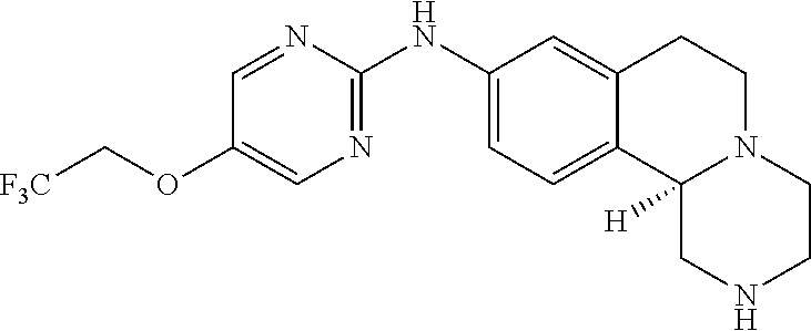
C1=NC(NC2=CC=C3C(=C2)CCN2C3([H])CNCC2)=NC=C1OC[F3C]
